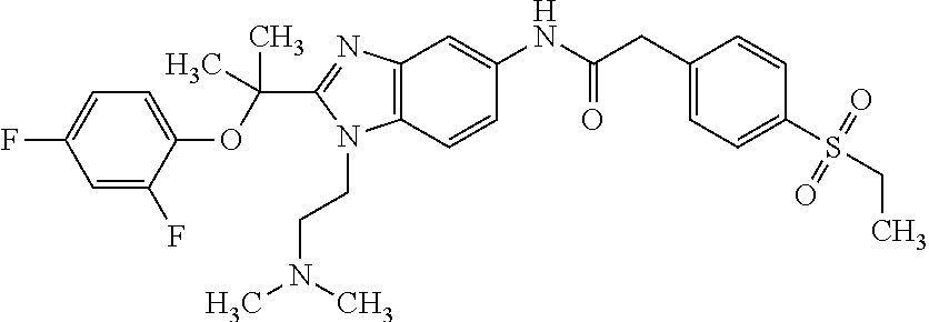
C1=CC2=C(C=C1NC(CC1=CC=C(S(CC)(=O)=O)C=C1)=O)N=C(C(OC1=CC=C(F)C=C1F)(C)C)N2CCN(C)C
